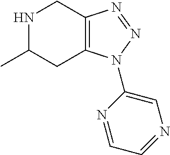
C12=C(CNC(C)C1)N=NN2C1=CN=CC=N1
